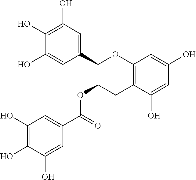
C1(O)=C(O)C=C(C2C(OC(C3=CC(O)=C(O)C(O)=C3)=O)CC3=C(O2)C=C(O)C=C3O)C=C1O
